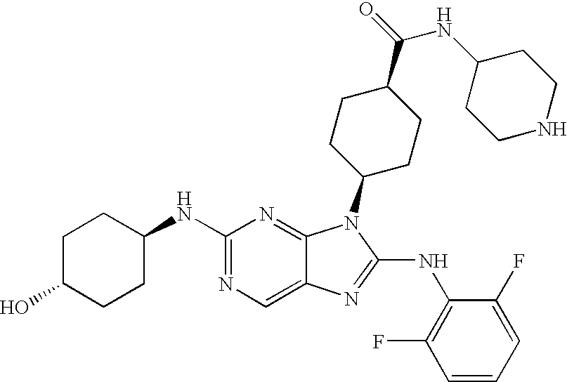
C1(NC2CCC(O)CC2)=NC=C2C(=N1)N(C1CCC(C(NC3CCNCC3)=O)CC1)C(NC1=C(F)C=CC=C1F)=N2
